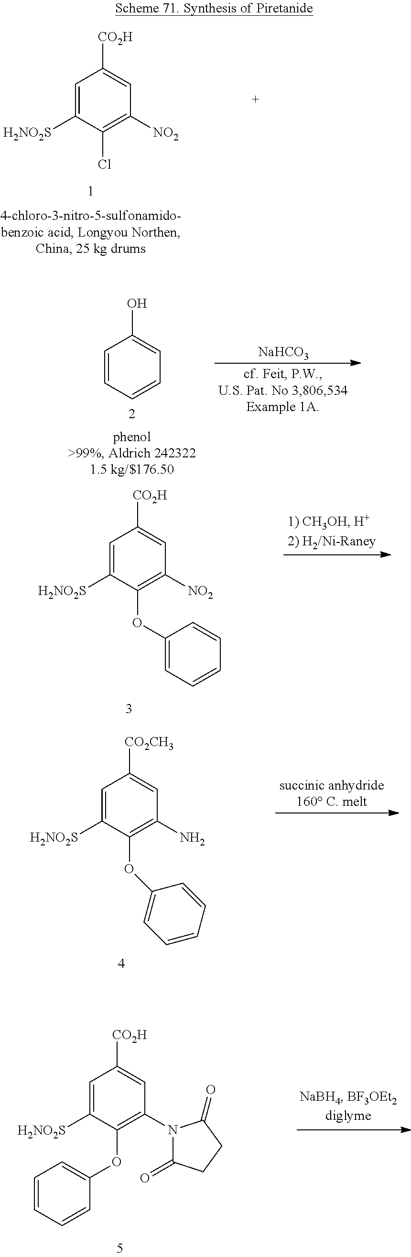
C1=C([H2NO2S])C(Cl)=C([NO2])C=C1[CO2H].C1=CC=CC=C1O.[NaHCO3].C1=C([H2NO2S])C(OC2=CC=CC=C2)=C([NO2])C=C1[CO2H].C1=C([H2NO2S])C(OC2=CC=CC=C2)=C(N)C=C1[CO2CH3].C1=C([H2NO2S])C(OC2=CC=CC=C2)=C(N2C(=O)CCC2=O)C=C1[CO2H]
